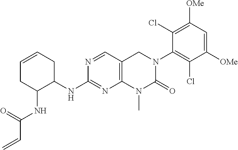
N(C1=NC2=C(C=N1)CN(C1=C(Cl)C([OMe])=CC([OMe])=C1Cl)C(=O)N2C)C1CC=CCC1NC(C=C)=O
